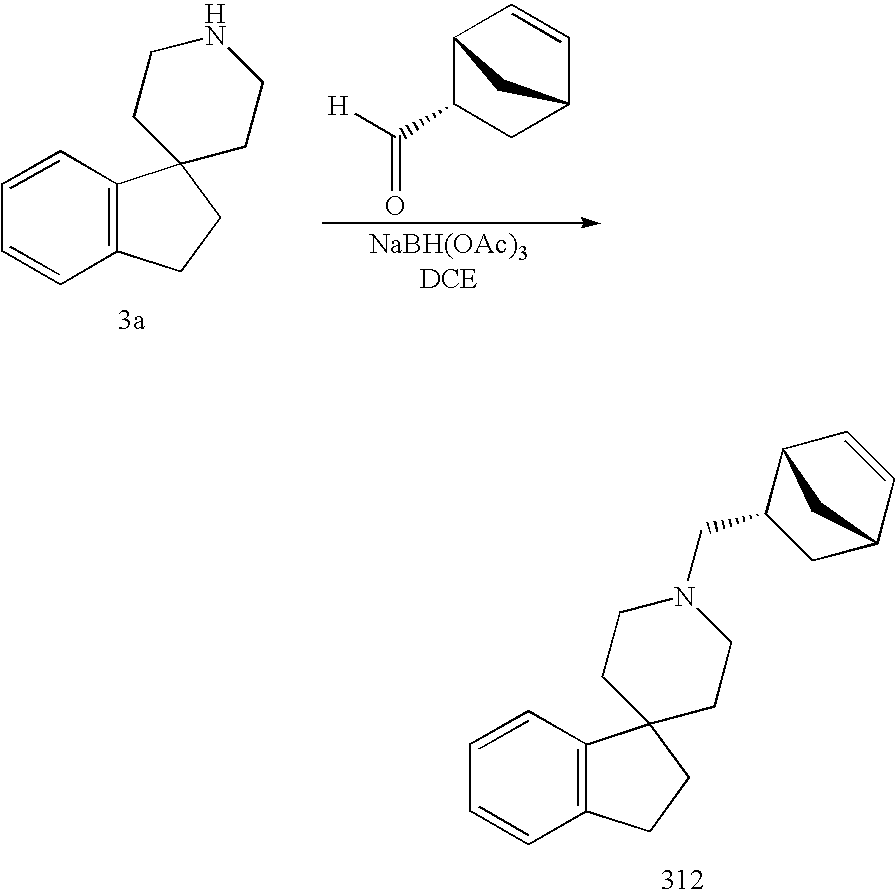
C1=CC2=C(C=C1)CCC21CCN(CC2CC3C=CC2C3)CC1.C12C=CC(C(C([H])=O)C1)C2.C1=CC2=C(C=C1)CCC21CCNCC1
